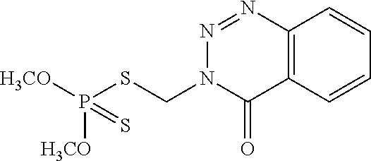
N1=NC2=C(C(=O)N1CSP([H3CO])([H3CO])=S)C=CC=C2
